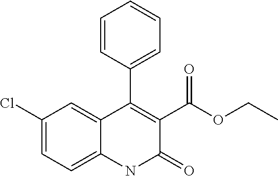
C1(Cl)=CC=C2C(=C1)C(C1=CC=CC=C1)=C(C(OCC)=O)C(=O)N2
